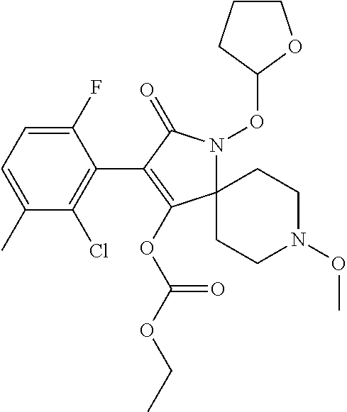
C12(N(OC3CCCO3)C(=O)C(C3=C(Cl)C(C)=CC=C3F)=C1OC(OCC)=O)CCN(OC)CC2
